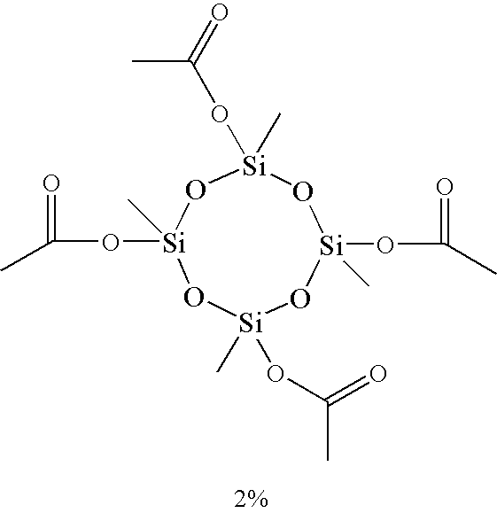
[Si]1(C)(OC(C)=O)O[Si](OC(C)=O)(C)O[Si](OC(C)=O)(C)O[Si](C)(OC(C)=O)O1
